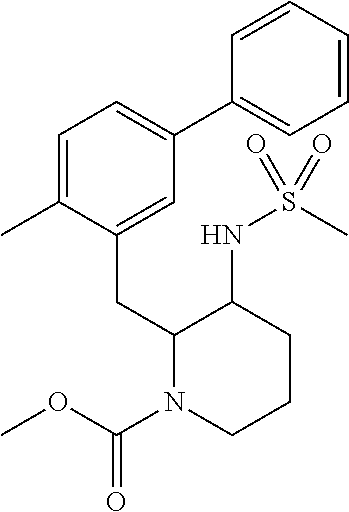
C1=C(C)C(CC2N(C(OC)=O)CCCC2NS(C)(=O)=O)=CC(C2=CC=CC=C2)=C1
